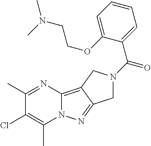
C1(C)=NC2=C3C(=NN2C(C)=C1Cl)CN(C(C1=CC=CC=C1OCCN(C)C)=O)C3
